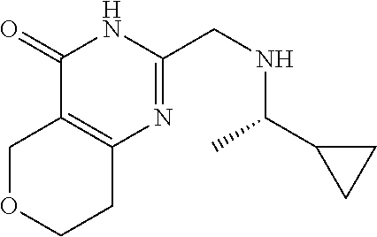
N1=C(CNC(C2CC2)C)NC(=O)C2=C1CCOC2
